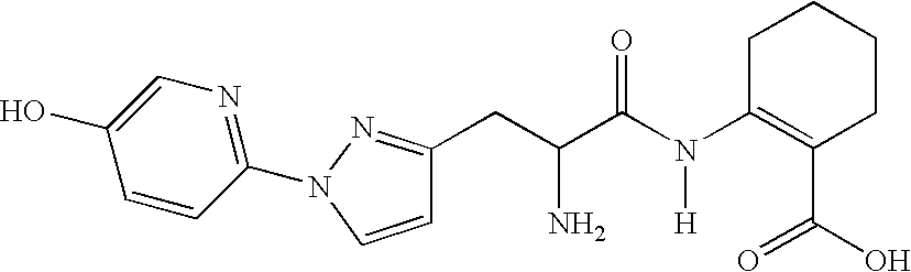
C(C(C(N(C1=C(C(=O)O)CCCC1)[H])=O)N)C1=NN(C2=NC=C(O)C=C2)C=C1
